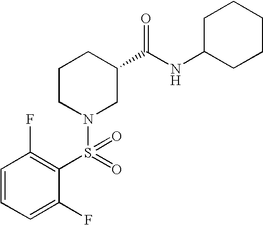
C1=CC=C(F)C(S(N2CC(C(NC3CCCCC3)=O)CCC2)(=O)=O)=C1F
